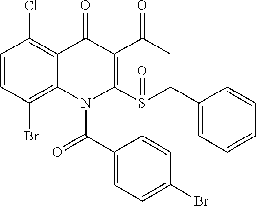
C1=CC(Br)=C2C(=C1Cl)C(=O)C(C(C)=O)=C(S(=O)CC1=CC=CC=C1)N2C(C1=CC=C(Br)C=C1)=O
